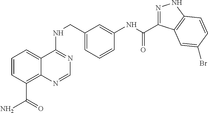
C1=CC(C(N)=O)=C2C(=C1)C(NCC1=CC=CC(NC(=O)C3=NNC4=C3C=C(Br)C=C4)=C1)=NC=N2
